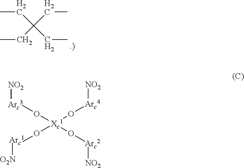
CCC(CC)(CC)CC.[Xc1](O[Arc3][NO2])(O[Arc4][NO2])(O[Arc1][O2N])O[Arc2][NO2]
